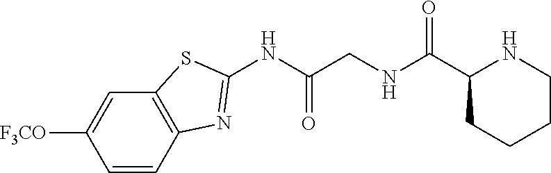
C1=CC2=C(C=C1[F3CO])SC(NC(CNC(C1CCCCN1)=O)=O)=N2
